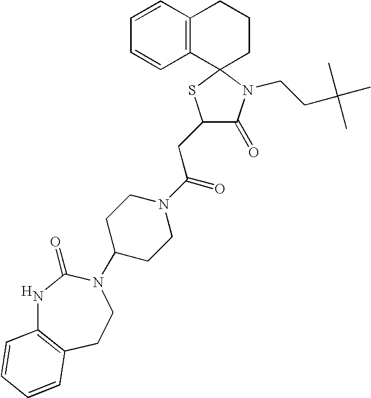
[H].C1=CC2=C(C=C1)C1(CCC2)SC(CC(N2CCC(N3CCC4=C(NC3=O)C=CC=C4)CC2)=O)C(=O)N1CCC(C)(C)C
